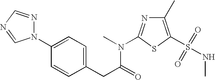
C1(C)=C(S(NC)(=O)=O)SC(N(C)C(CC2=CC=C(N3N=CN=C3)C=C2)=O)=N1
